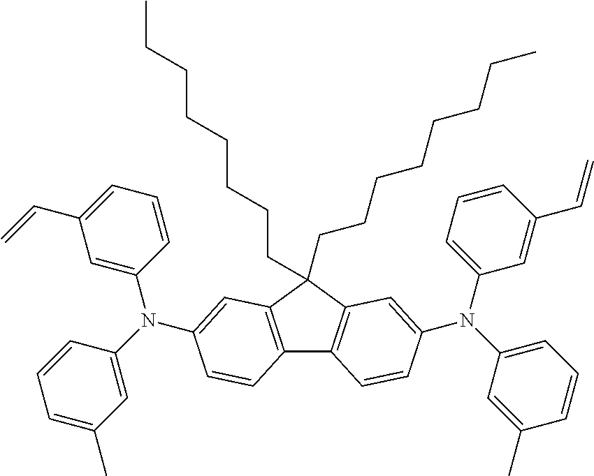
C12=C(C=C(N(C3=CC(C=C)=CC=C3)C3=CC(C)=CC=C3)C=C1)C(CCCCCCCC)(CCCCCCCC)C1=C2C=CC(N(C2=CC=CC(C)=C2)C2=CC=CC(C=C)=C2)=C1
